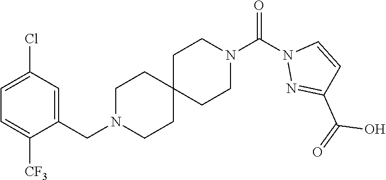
ClC1=CC=C([CF3])C(CN2CCC3(CC2)CCN(C(N2N=C(C(=O)O)C=C2)=O)CC3)=C1
